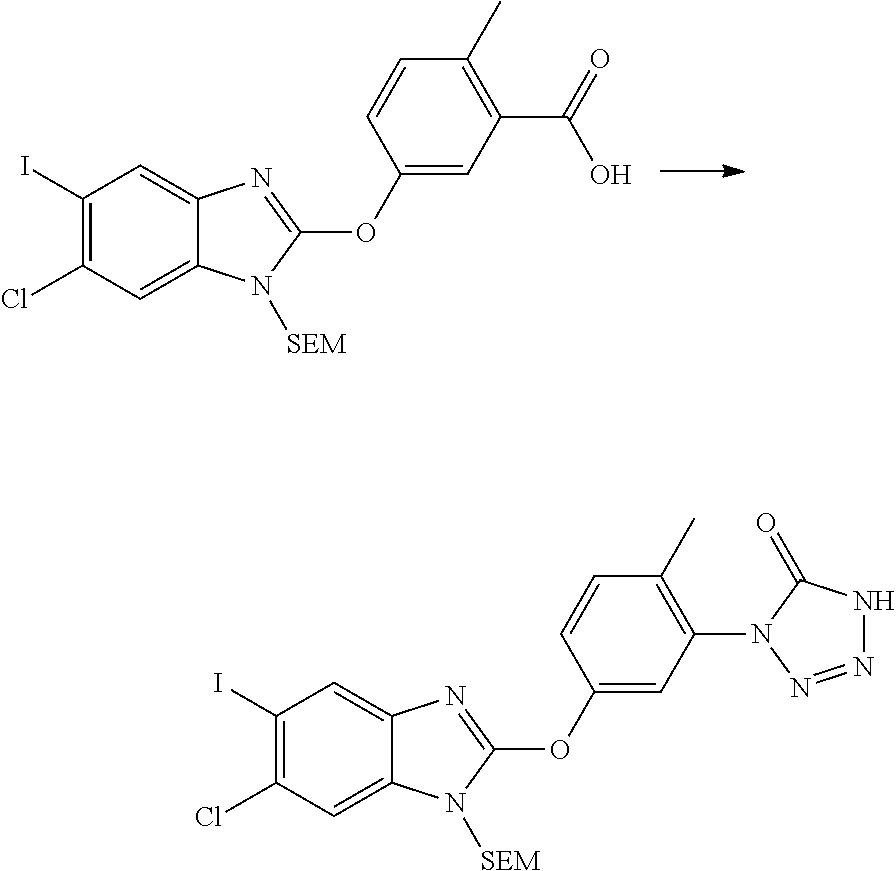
C1(I)=C(Cl)C=C2C(=C1)N=C(OC1=CC(C(=O)O)=C(C)C=C1)N2[SEM].C1(I)=C(Cl)C=C2C(=C1)N=C(OC1=CC(N3N=NNC3=O)=C(C)C=C1)N2[SEM]
